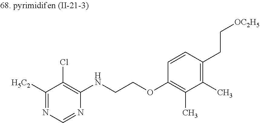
C1([H5C2])=NC=NC(NCCOC2=C(C)C(C)=C(CC[OC2H5])C=C2)=C1Cl
